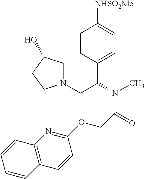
C1=CC(C(N(C)C(=O)COC2=NC3=C(C=C2)C=CC=C3)CN2CC(O)CC2)=CC=C1[NHSO2Me]
